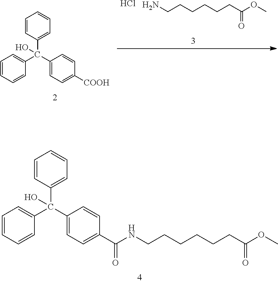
NCCCCCCC(OC)=O.Cl.C1=CC=CC(C(C2=CC=C([COOH])C=C2)(C2=CC=CC=C2)O)=C1.C1=CC=CC(C(C2=CC=C(C(NCCCCCCC(OC)=O)=O)C=C2)(C2=CC=CC=C2)O)=C1
